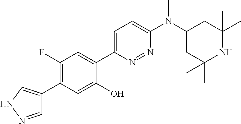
C1(F)=C(C2=CNN=C2)C=C(O)C(C2=CC=C(N(C3CC(C)(C)NC(C)(C)C3)C)N=N2)=C1
